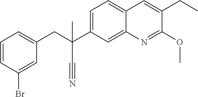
C1=C(C(CC2=CC=CC(Br)=C2)(C#N)C)C=C2C(=C1)C=C(CC)C(OC)=N2
